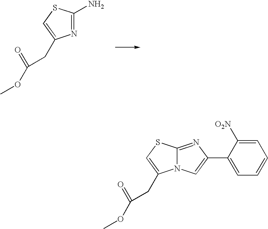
C1(N)=NC(CC(=O)OC)=CS1.C12=NC(C3=CC=CC=C3[O2N])=CN1C(CC(=O)OC)=CS2
